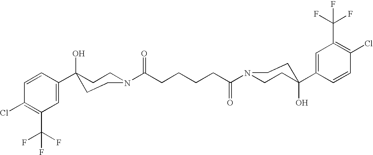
C1=C(C2(O)CCN(C(CCCCC(N3CCC(C4=CC(C(F)(F)F)=C(Cl)C=C4)(O)CC3)=O)=O)CC2)C=CC(Cl)=C1C(F)(F)F
